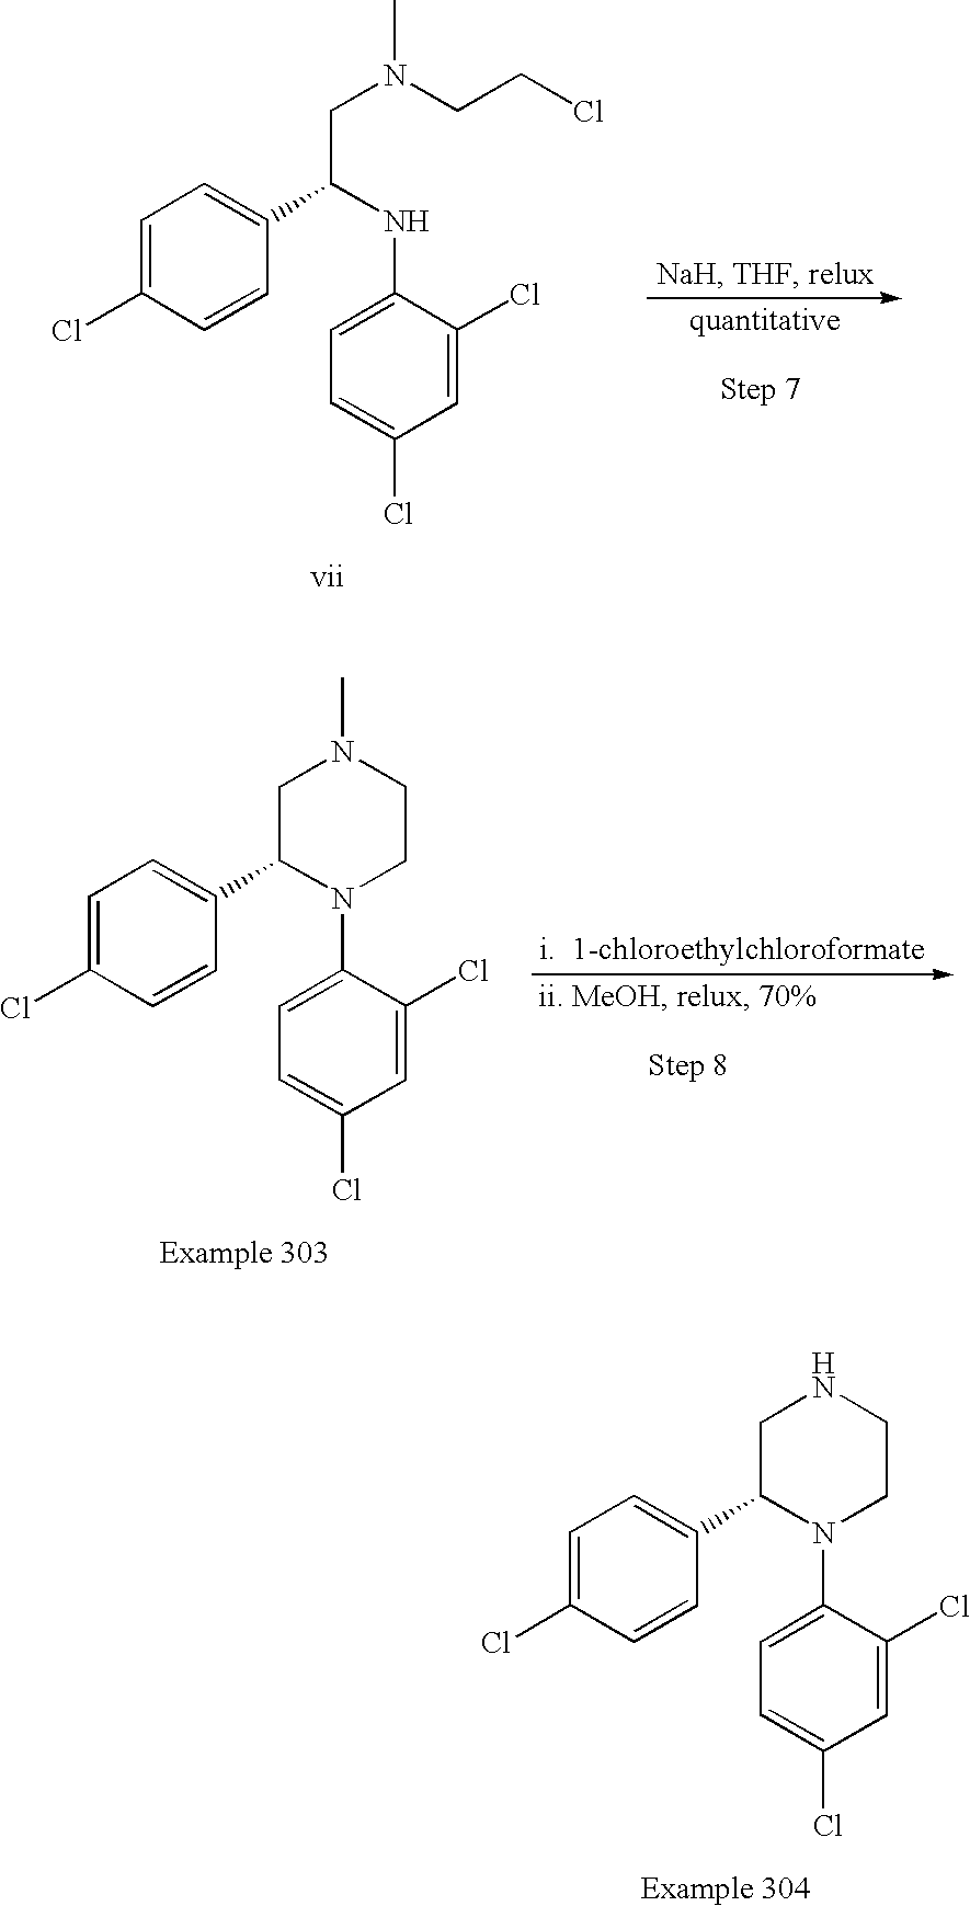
C1=C(Cl)C=CC(C2N(C3=CC=C(Cl)C=C3Cl)CCNC2)=C1.C1=C(Cl)C=CC(C(NC2=CC=C(Cl)C=C2Cl)CN(CCCl)C)=C1.C1=C(Cl)C=CC(C2N(C3=CC=C(Cl)C=C3Cl)CCN(C)C2)=C1
